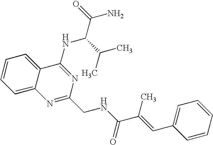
C1=CC=C2C(=C1)N=C(CNC(=O)C(=CC1=CC=CC=C1)C)N=C2NC(C(N)=O)C(C)C
